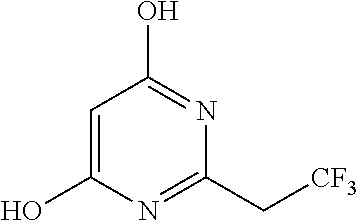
C1=C(O)N=C(C[CF3])N=C1O
